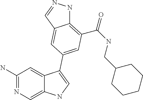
C1(N)=NC=C2C(=C1)C(C1=CC(C(=O)NCC3CCCCC3)=C3NN=CC3=C1)=CN2
